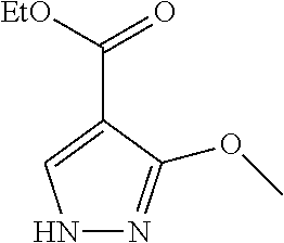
N1N=C(OC)C(C([EtO])=O)=C1
